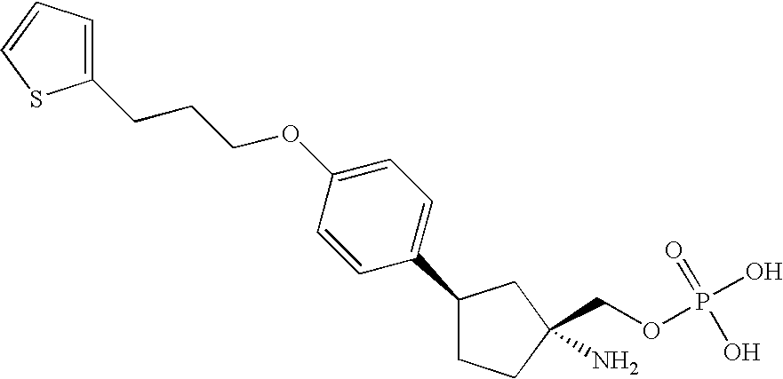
C1(C2=CC=C(OCCCC3=CC=CS3)C=C2)CCC(N)(COP(O)(=O)O)C1
